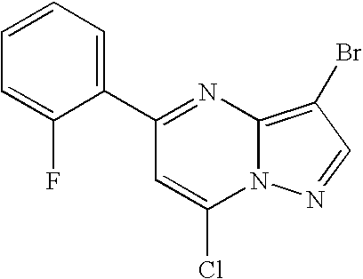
C1(C2=NC3=C(Br)C=NN3C(Cl)=C2)=CC=CC=C1F
